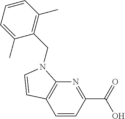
C1=CC(C(=O)O)=NC2=C1C=CN2CC1=C(C)C=CC=C1C
